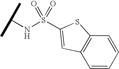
N(S(=O)(=O)C1=CC2=C(C=CC=C2)S1)C(C)C
